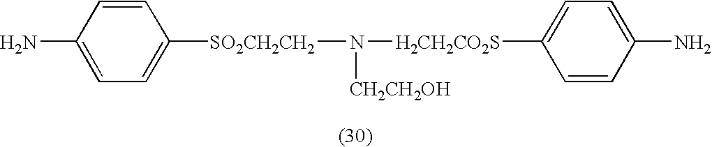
N([CH2CH2OH])([H2CH2CO2S]C1=CC=C(N)C=C1)[SO2CH2CH2]C1=CC=C(N)C=C1
